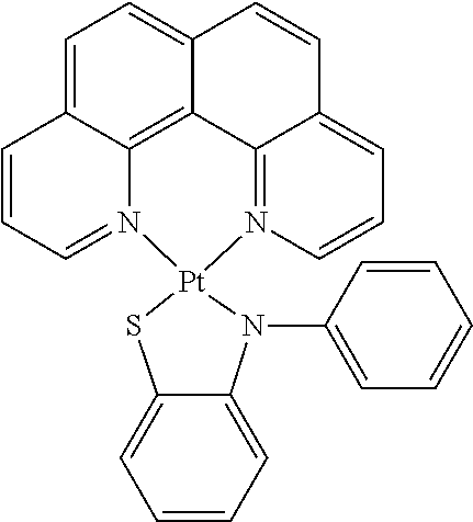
C1=C2C3=C4C(=C1)C=CC1=CC=CN(=C41)[Pt]1(N3=CC=C2)SC2=CC=CC=C2N1C1=CC=CC=C1
